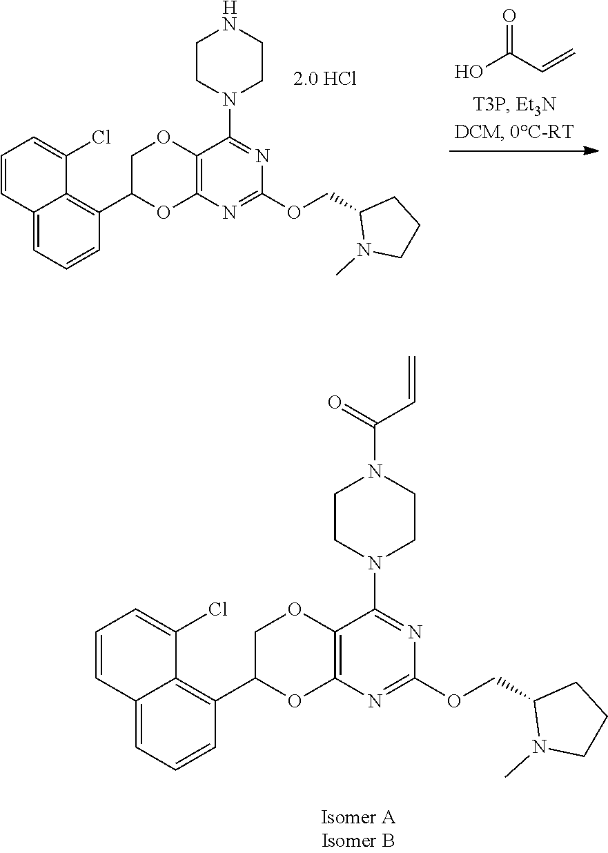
C12=C(N=C(OCC3N(C)CCC3)N=C1N1CCN(C(=O)C=C)CC1)OC(C1=C3C(=CC=C1)C=CC=C3Cl)CO2.C12=C(N=C(OCC3N(C)CCC3)N=C1N1CCNCC1)OC(C1=C3C(=CC=C1)C=CC=C3Cl)CO2.[H].O=C(C=C)O
